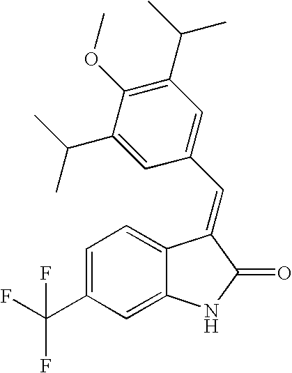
C1=C(C(F)(F)F)C=C2C(=C1)C(=CC1=CC(C(C)C)=C(OC)C(C(C)C)=C1)C(=O)N2
